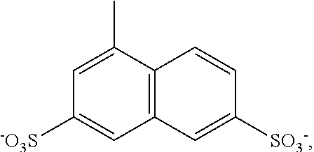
C1([-O3S])=CC2=C(C(C)=C1)C=CC([SO3-])=C2
